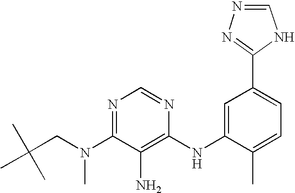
N1=C(N(C)CC(C)(C)C)C(N)=C(NC2=CC(C3=NN=CN3)=CC=C2C)N=C1
